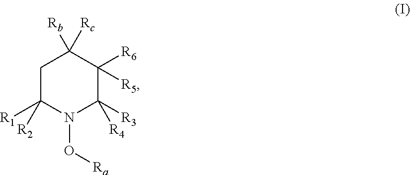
C1C([R2])([R1])N(O[Ra])C([R3])([R4])C([R6])([R5])C1([Rc])[Rb]
